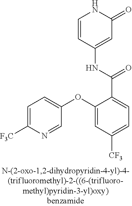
O(C1=CC([CF3])=CC=C1C(=O)NC1=CC(=O)NC=C1)C1=CC=C([F3C])N=C1
